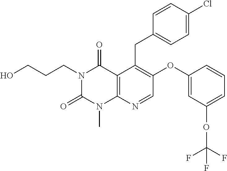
C1=CC(Cl)=CC=C1CC1=C(OC2=CC(OC(F)(F)F)=CC=C2)C=NC2=C1C(=O)N(CCCO)C(=O)N2C
